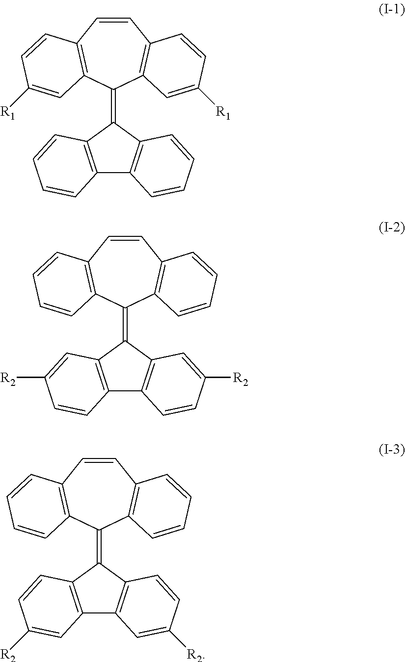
C12=C(C(=C3C4=C(C=CC5=C3C=C([R1])C=C5)C=CC([R1])=C4)C3=C1C=CC=C3)C=CC=C2.C12=C(C(=C3C4=C(C=CC5=C3C=CC=C5)C=CC=C4)C3=C1C=CC([R2])=C3)C=C([R2])C=C2.C12=C(C(=C3C4=C(C=CC5=C3C=CC=C5)C=CC=C4)C3=C1C=C([R2])C=C3)C=CC([R2])=C2
